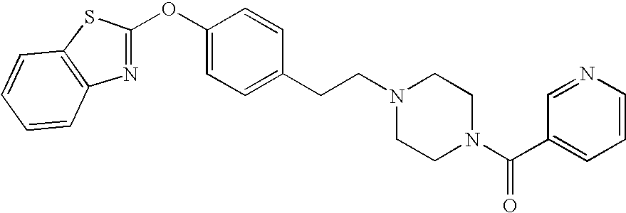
C1=CC=CC2=C1SC(OC1=CC=C(CCN3CCN(C(C4=CC=CN=C4)=O)CC3)C=C1)=N2
